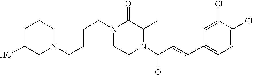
C1C(O)CN(CCCCN2CCN(C(C=CC3=CC=C(Cl)C(Cl)=C3)=O)C(C)C2=O)CC1
